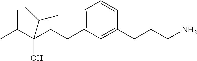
C(C(CCC1=CC=CC(CCCN)=C1)(O)C(C)C)(C)C
